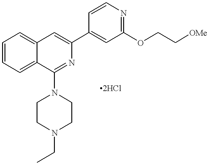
C1=CC=C2C(=C1)C=C(C1=CC(OCC[OMe])=NC=C1)N=C2N1CCN(CC)CC1
